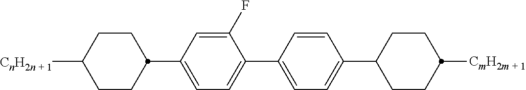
C1=C(C2CCC([CnH2n + 1])CC2)C=C(F)C(C2=CC=C(C3CCC([CmH2m + 1])CC3)C=C2)=C1
